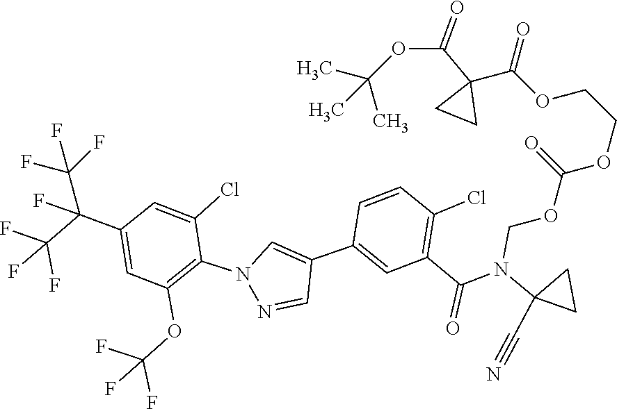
C1C(N(COC(=O)OCCOC(=O)C2(C(OC(C)(C)C)=O)CC2)C(=O)C2=C(Cl)C=CC(C3=CN(C4=C(OC(F)(F)F)C=C(C(C(F)(F)F)(F)C(F)(F)F)C=C4Cl)N=C3)=C2)(C#N)C1
